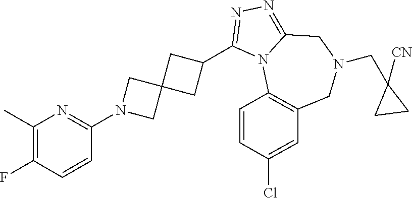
C1(F)=C(C)N=C(N2CC3(C2)CC(C2=NN=C4N2C2=C(CN(CC5([CN])CC5)C4)C=C(Cl)C=C2)C3)C=C1
